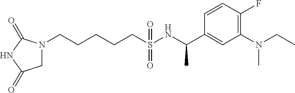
N1(CCCCCS(NC(C2=CC(N(CC)C)=C(F)C=C2)C)(=O)=O)CC(=O)NC1=O
